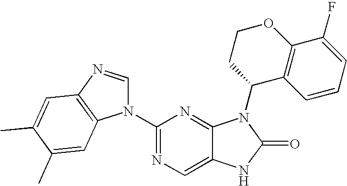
C1(N2C=NC3=C2C=C(C)C(C)=C3)=NC=C2C(=N1)N(C1CCOC3=C1C=CC=C3F)C(=O)N2
